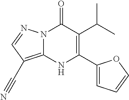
N12C(=C(C#N)C=N1)NC(C1=CC=CO1)=C(C(C)C)C2=O
